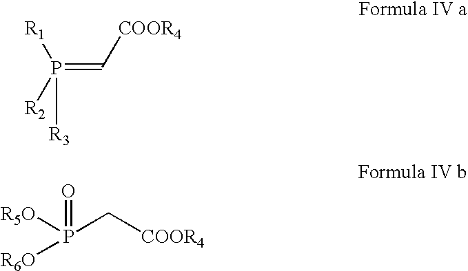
P(=C[COOR4])([R3])([R1])[R2].P(=O)(C[COOR4])([R5O])[R6O]
